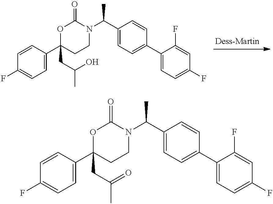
C1=CC(C2(CC(O)C)CCN(C(C)C3=CC=C(C4=CC=C(F)C=C4F)C=C3)C(=O)O2)=CC=C1F.C1=CC(C2(CC(=O)C)CCN(C(C)C3=CC=C(C4=CC=C(F)C=C4F)C=C3)C(=O)O2)=CC=C1F
